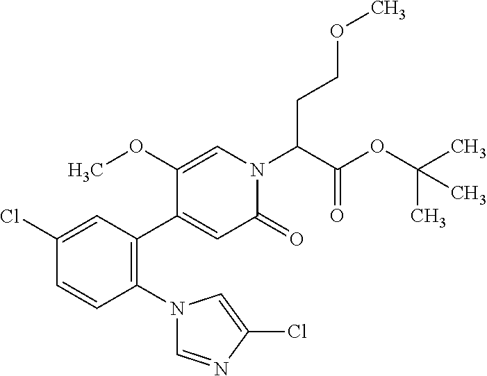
C1(Cl)=CC(C2=CC(=O)N(C(C(OC(C)(C)C)=O)CCOC)C=C2OC)=C(N2C=NC(Cl)=C2)C=C1
